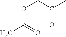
O(C(=O)C)CC(C)=O
